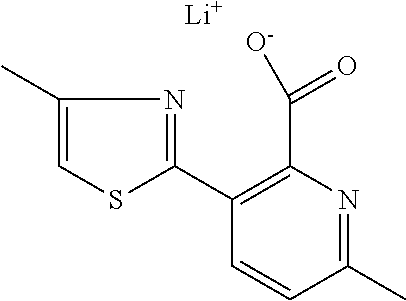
C1(C2=NC(C)=CS2)=C(C(=O)[O-])N=C(C)C=C1.[Li]
